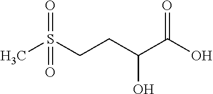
CS(CCC(C(O)=O)O)(=O)=O
